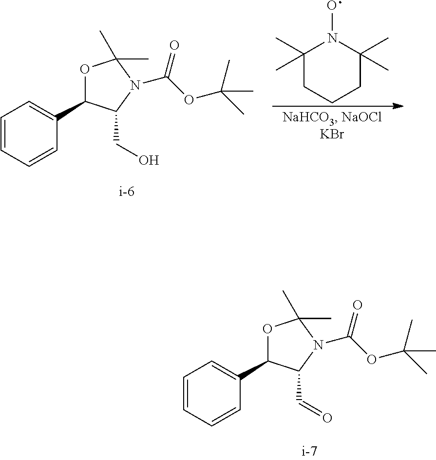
C1(C)(C)CCCC(C)(C)N1O.C1=CC=CC(C2OC(C)(C)N(C(OC(C)(C)C)=O)C2CO)=C1.C1=CC=CC(C2OC(C)(C)N(C(OC(C)(C)C)=O)C2C=O)=C1
